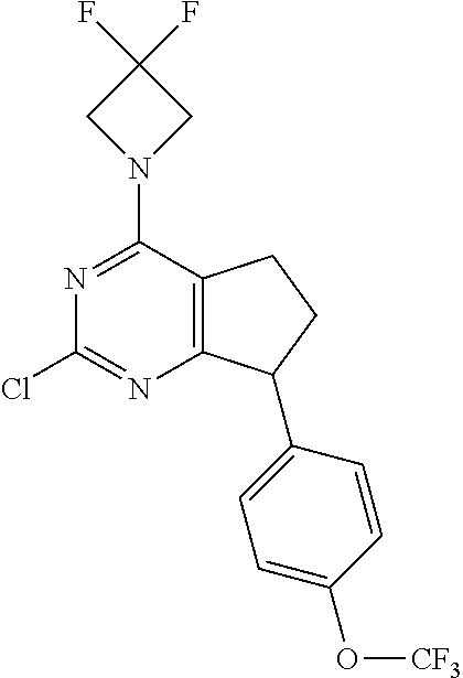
C12=C(C(N3CC(F)(F)C3)=NC(Cl)=N1)CCC2C1=CC=C(O[CF3])C=C1
